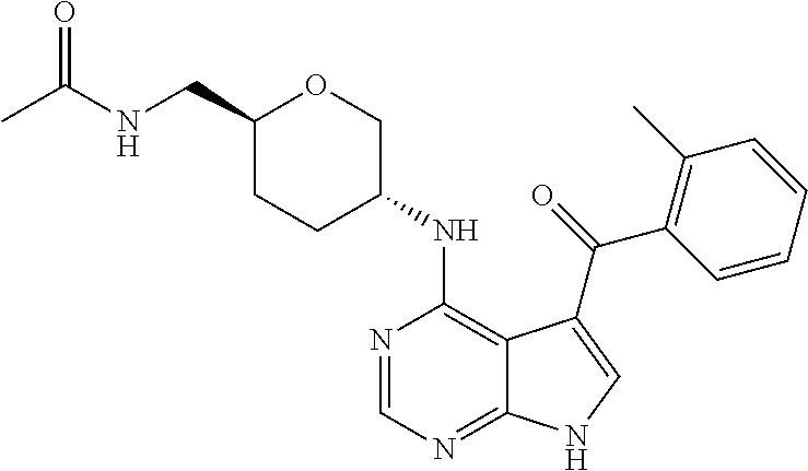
C1(CNC(C)=O)CCC(NC2=C3C(=NC=N2)NC=C3C(=O)C2=C(C)C=CC=C2)CO1
